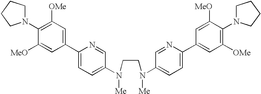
C1(N2CCCC2)=C([OMe])C=C(C2=CC=C(N(CCN(C3=CC=C(C4=CC([OMe])=C(N5CCCC5)C([MeO])=C4)N=C3)[Me])[Me])C=N2)C=C1[MeO]
